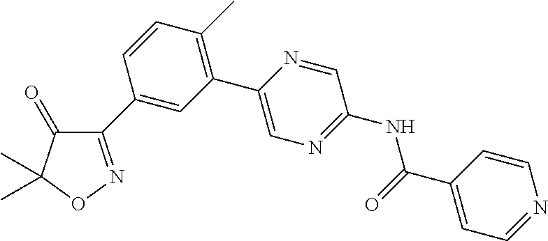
C1(=O)C(C2=CC(C3=CN=C(NC(C4=CC=NC=C4)=O)C=N3)=C(C)C=C2)=NOC1(C)C
